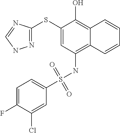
N1=C(SC2=CC(NS(=O)(=O)C3=CC=C(F)C(Cl)=C3)=C3C(=C2O)C=CC=C3)N=CN1
